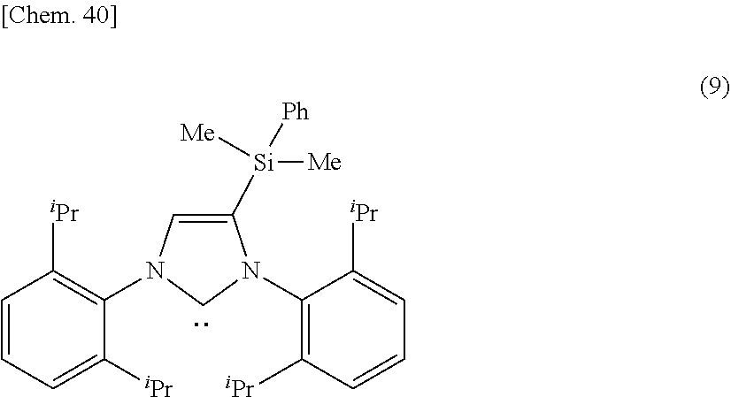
C1([Si]([Me])([Ph])[Me])=CN(C2=C([iPr])C=CC=C2[iPr])CN1C1=C([iPr])C=CC=C1[iPr]
